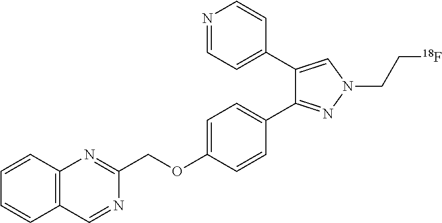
C1=CC2=C(C=C1)N=C(COC1=CC=C(C3=NN(CC[18F])C=C3C3=CC=NC=C3)C=C1)N=C2
